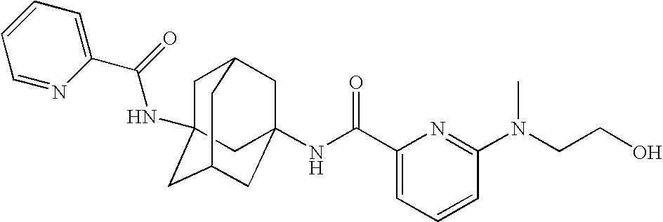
C1C2(NC(C3=CC=CC=N3)=O)CC3CC(NC(C4=CC=CC(N(CCO)C)=N4)=O)(CC1C3)C2
